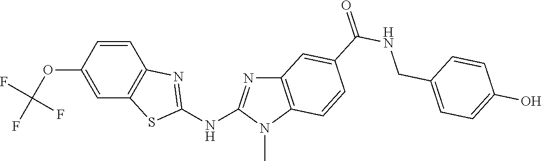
C1(OC(F)(F)F)=CC2=C(C=C1)N=C(NC1=NC3=C(N1C)C=CC(C(NCC1=CC=C(O)C=C1)=O)=C3)S2
